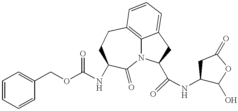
C1=CC=CC(COC(=O)NC2CCC3=C4N(C2=O)C(C(=O)NC2C(O)OC(=O)C2)CC4=CC=C3)=C1
